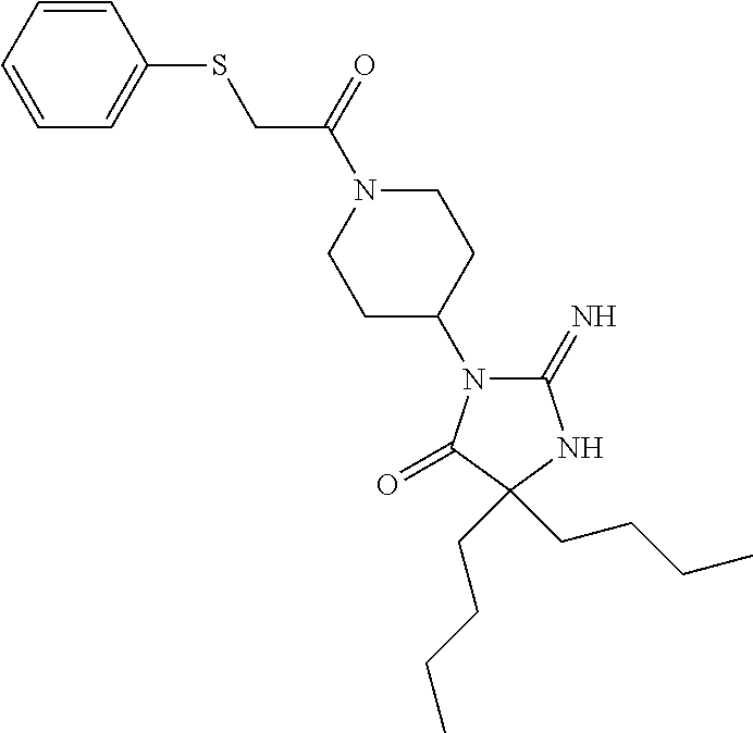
C1(=N)N(C2CCN(C(CSC3=CC=CC=C3)=O)CC2)C(=O)C(CCCC)(CCCC)N1
